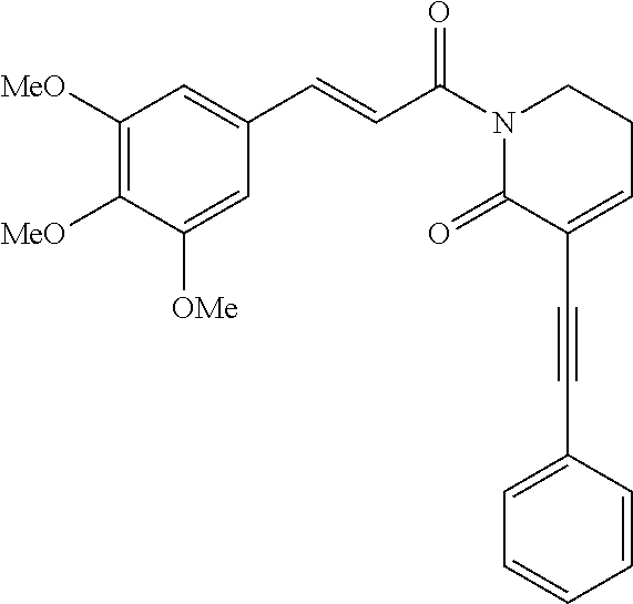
C1([MeO])=C([MeO])C([OMe])=CC(C=CC(N2C(=O)C(C#CC3=CC=CC=C3)=CCC2)=O)=C1
